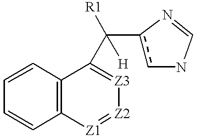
C1=CC=CC2=C1C(C([H])([R1])c1cNC=N1)=[Z3][Z2]=[Z1]2
